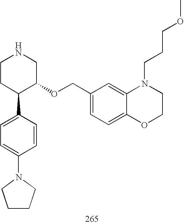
C1CC(C2=CC=C(N3CCCC3)C=C2)C(OCC2=CC=C3C(=C2)N(CCCOC)CCO3)CN1
